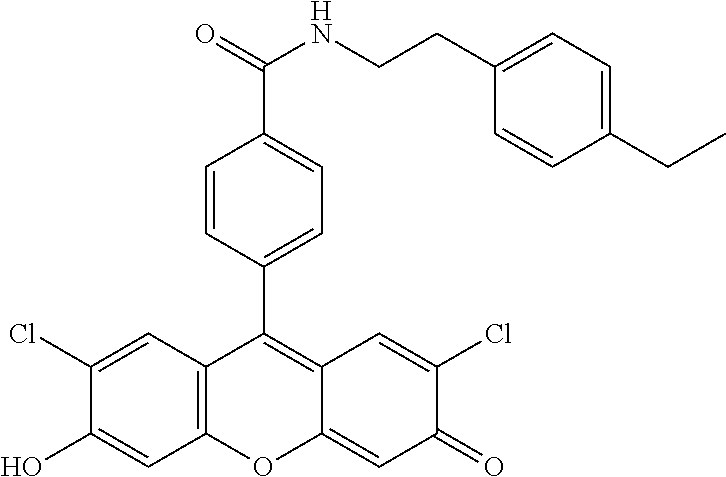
C12=C(C=C(Cl)C(O)=C1)C(C1=CC=C(C(=O)NCCC3=CC=C(CC)C=C3)C=C1)=C1C(=CC(=O)C(Cl)=C1)O2
